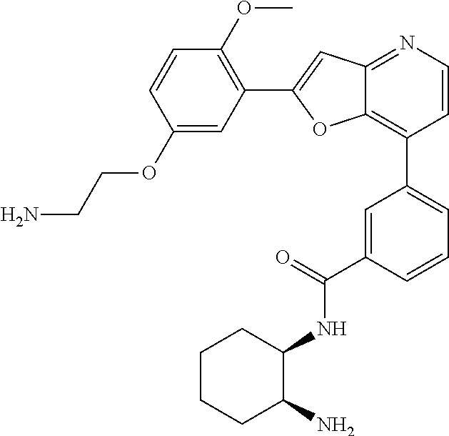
C1(OCCN)=CC(C2=CC3=NC=CC(C4=CC=CC(C(NC5CCCCC5N)=O)=C4)=C3O2)=C(OC)C=C1
